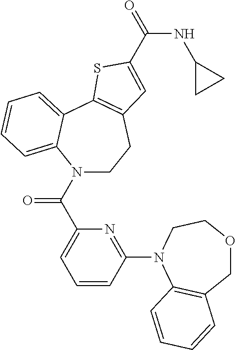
N1(C(C2=CC=CC(N3CCOCC4=C3C=CC=C4)=N2)=O)CCC2=C(C3=CC=CC=C13)SC(C(=O)NC1CC1)=C2
